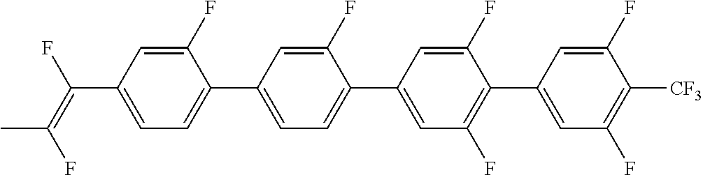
C(C1=CC=C(C2=CC=C(C3=CC(F)=C(C4=CC(F)=C([CF3])C(F)=C4)C(F)=C3)C(F)=C2)C(F)=C1)(=C(F)C)F
